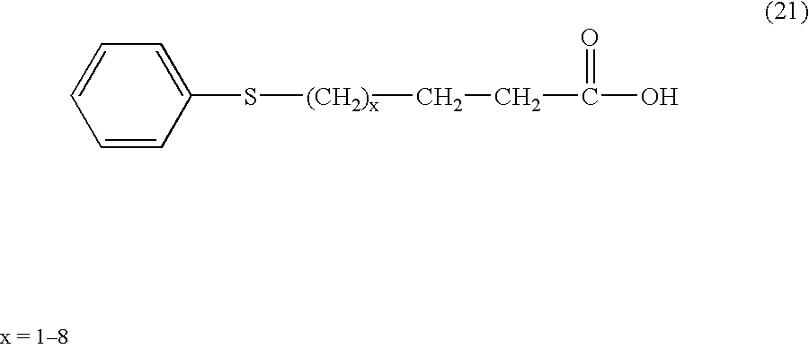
C1=CC(S[(CH2)x]CCC(=O)O)=CC=C1
